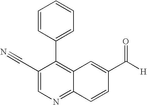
C1(C#N)=CN=C2C(=C1C1=CC=CC=C1)C=C(C([H])=O)C=C2
